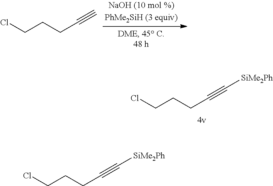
ClCCCC#C.ClCCCC#C[SiMe2Ph].ClCCCC#C[SiMe2Ph]
